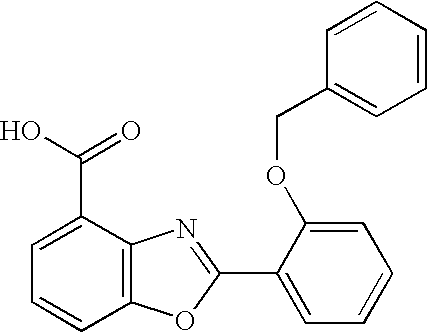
C1=C(C(O)=O)C2=C(C=C1)OC(C1=CC=CC=C1OCC1=CC=CC=C1)=N2
